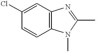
C1=C(Cl)C=CC2=C1N=C(C)N2C
